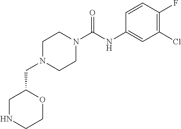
N1CCOC(CN2CCN(C(NC3=CC(Cl)=C(F)C=C3)=O)CC2)C1
